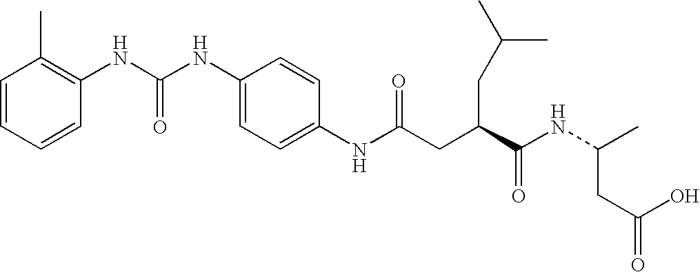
C1=C(NC(CC(C(NC(C)CC(=O)O)=O)CC(C)C)=O)C=CC(NC(NC2=C(C)C=CC=C2)=O)=C1
